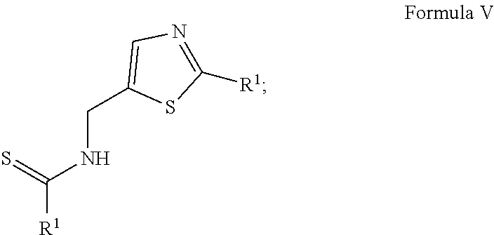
S=C(NCC1=CN=C([R1])S1)[R1]
